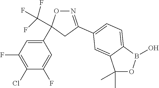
C1(C2(C(F)(F)F)ON=C(C3=CC=C4B(O)OC(C)(C)C4=C3)C2)=CC(F)=C(Cl)C(F)=C1
